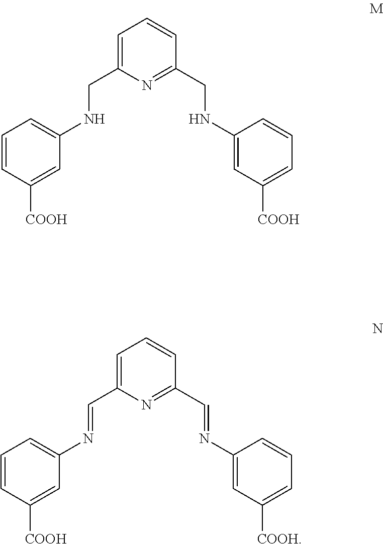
C1=CC([COOH])=CC(NCC2=CC=CC(CNC3=CC([COOH])=CC=C3)=N2)=C1.C1=CC([COOH])=CC(N=CC2=CC=CC(C=NC3=CC([COOH])=CC=C3)=N2)=C1
